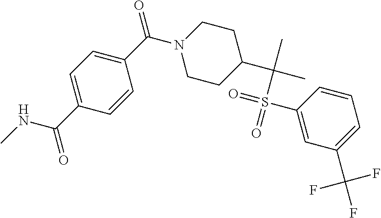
C1=C(C(NC)=O)C=CC(C(=O)N2CCC(C(C)(C)S(=O)(=O)C3=CC(C(F)(F)F)=CC=C3)CC2)=C1
